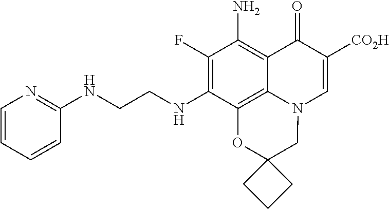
C1(F)=C(NCCNC2=NC=CC=C2)C2=C3C(=C1N)C(=O)C([CO2H])=CN3CC1(O2)CCC1
